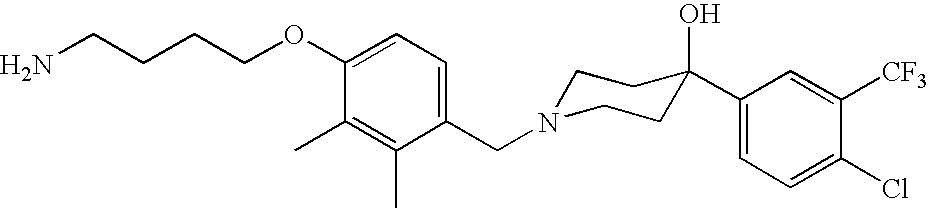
C1(CN2CCC(O)(C3=CC=C(Cl)C([CF3])=C3)CC2)=CC=C(OCCCCN)C(C)=C1C
